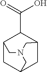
C1C2C(C(O)=O)C3CC1CN(C2)C3
